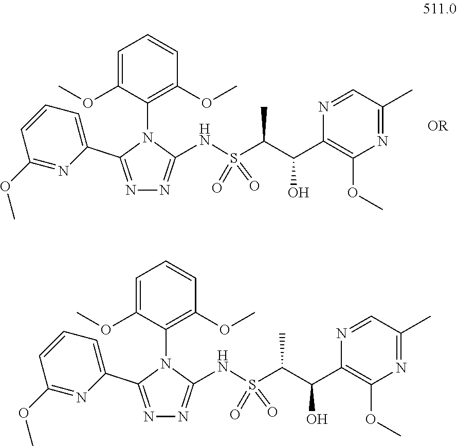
C1=C(OC)C(N2C(C3=CC=CC(OC)=N3)=NN=C2NS(=O)(=O)C(C)C(O)C2=C(OC)N=C(C)C=N2)=C(OC)C=C1.C1=C(OC)C(N2C(C3=CC=CC(OC)=N3)=NN=C2NS(=O)(=O)C(C)C(O)C2=C(OC)N=C(C)C=N2)=C(OC)C=C1
